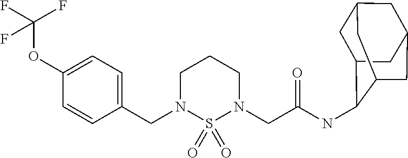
C1(CN2S(=O)(=O)N(CC(NC3C4CC5CC(CC3C5)C4)=O)CCC2)=CC=C(OC(F)(F)F)C=C1
